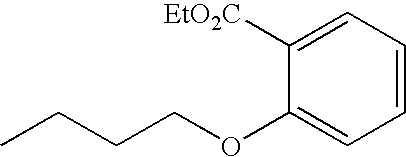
C1=CC=C([EtO2C])C(OCCCC)=C1
